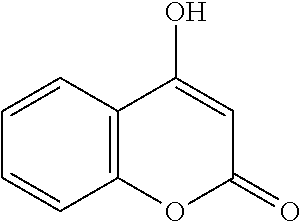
C1=CC2=C(C=C1)OC(=O)C=C2O
